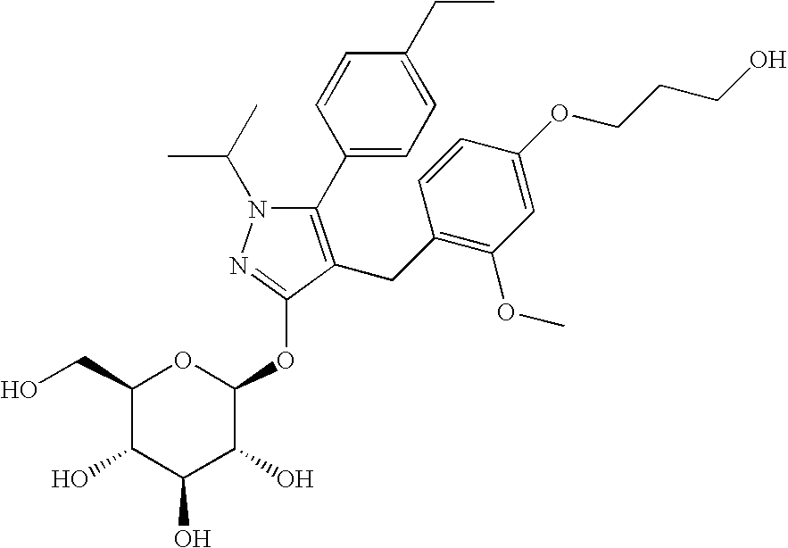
C1(C2=CC=C(CC)C=C2)=C(CC2=C(OC)C=C(OCCCO)C=C2)C(OC2OC(CO)C(O)C(O)C2O)=NN1C(C)C
